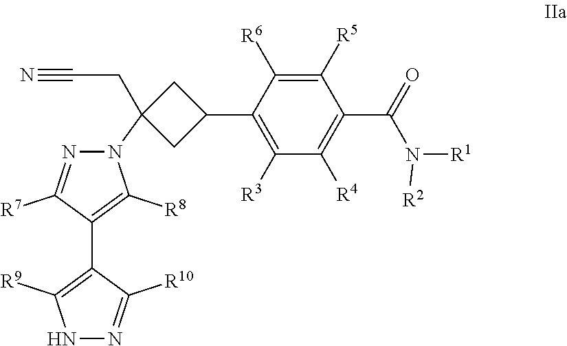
N1(C2(CC#N)CC(C3=C([R3])C([R4])=C(C(=O)N([R2])[R1])C([R5])=C3[R6])C2)N=C([R7])C(C2=C([R9])NN=C2[R10])=C1[R8]
